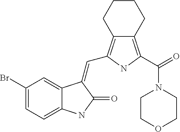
C1(Br)=CC=C2C(=C1)C(=CC1=C3C(=C(C(=O)N4CCOCC4)N1)CCCC3)C(=O)N2
